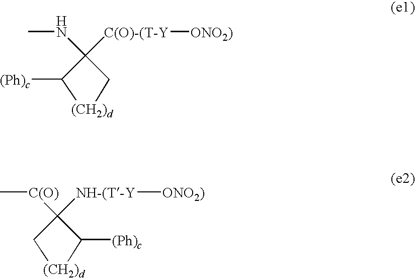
CNC1([C(O)-(T-Y][ONO2)])C[(CH2)d]C1[(Ph)c].C[C(O)]C1([NH-(T-Y][ONO2)])C([(Ph)c])[(CH2)d]C1
